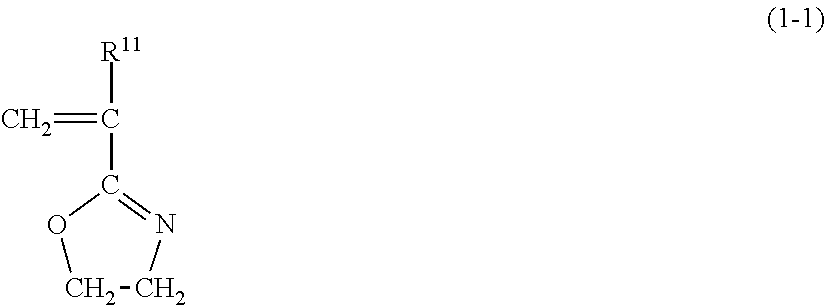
C1CN=C(C(=C)[R11])O1
